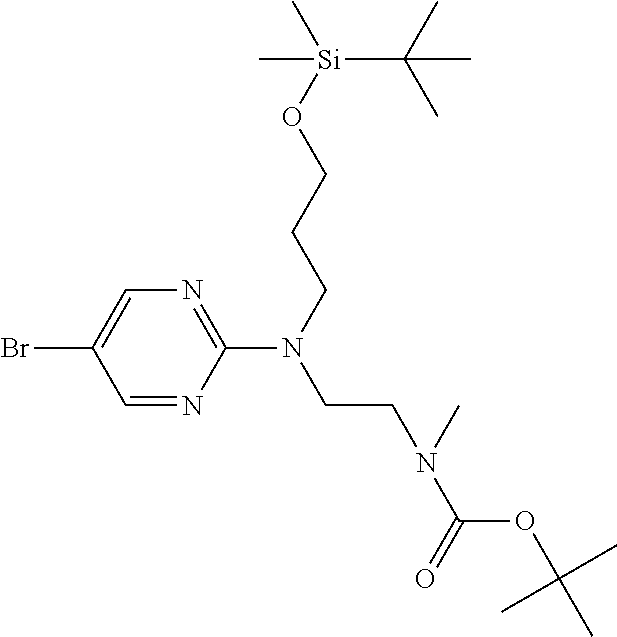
C1=C(Br)C=NC(N(CCCO[Si](C)(C)C(C)(C)C)CCN(C(OC(C)(C)C)=O)C)=N1
